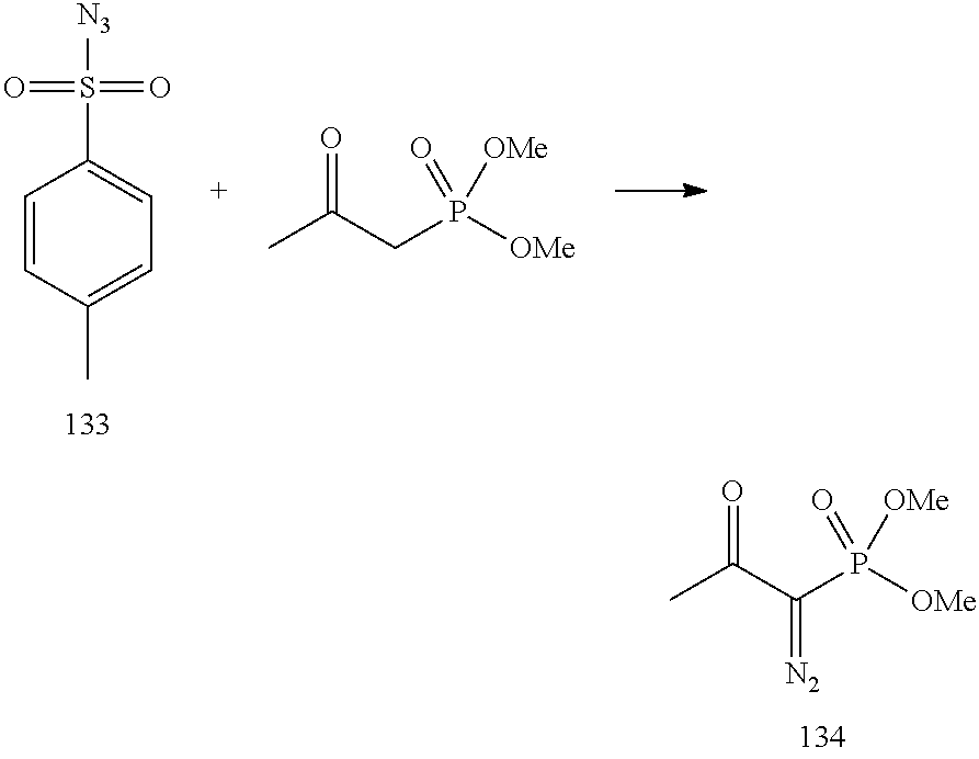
CC(C(P([OMe])(=O)[OMe])=[N2])=O.C1=CC(C)=CC=C1S([N3])(=O)=O.CC(CP([OMe])(=O)[OMe])=O
